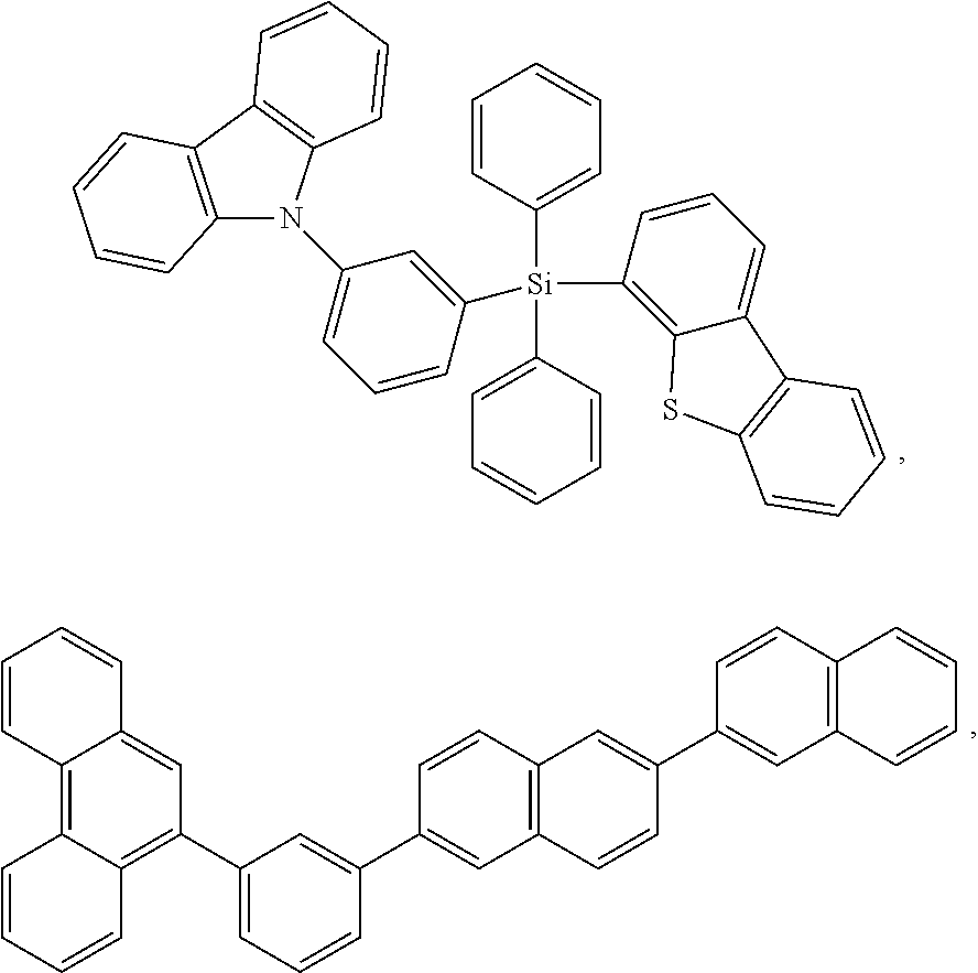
C1=CC([Si](C2=CC=CC=C2)(C2=CC(N3C4=C(C5=C3C=CC=C5)C=CC=C4)=CC=C2)C2=C3C(=CC=C2)C2=C(S3)C=CC=C2)=CC=C1.C1=CC2=C3C(=C(C4=CC=CC(C5=CC6=C(C=C5)C=C(C5=CC7=C(C=C5)C=CC=C7)C=C6)=C4)C=C2C=C1)C=CC=C3
